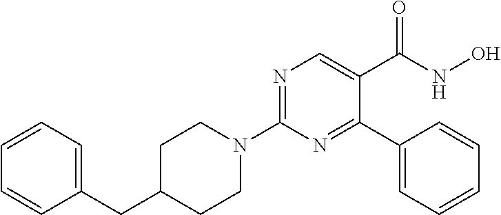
N1(C2=NC=C(C(NO)=O)C(C3=CC=CC=C3)=N2)CCC(CC2=CC=CC=C2)CC1
